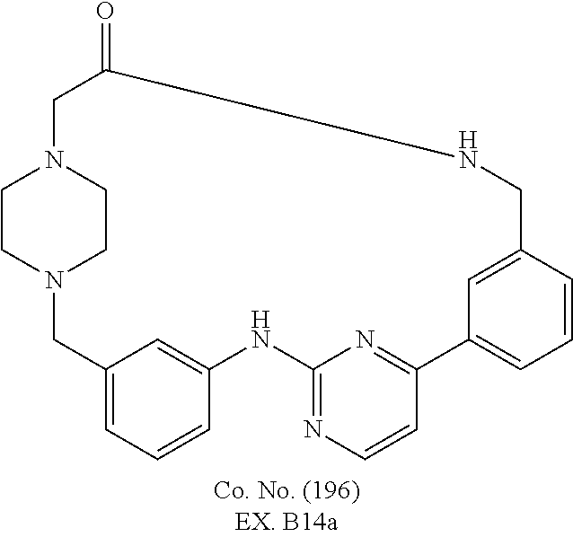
C12=CC=CC(=C1)NC1=NC=CC(=N1)C1=CC=CC(=C1)CNC(=O)CN1CCN(C2)CC1
